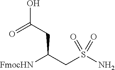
[FmocHN]C(CS(N)(=O)=O)CC(O)=O
